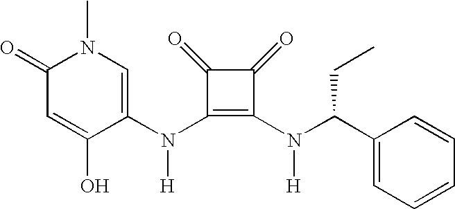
N(C1=C(N(C(C2=CC=CC=C2)CC)[H])C(=O)C1=O)(C1=CN(C)C(=O)C=C1O)[H]
